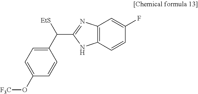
C12=C(C=CC(F)=C1)NC(C([EtS])C1=CC=C(O[F3C])C=C1)=N2
